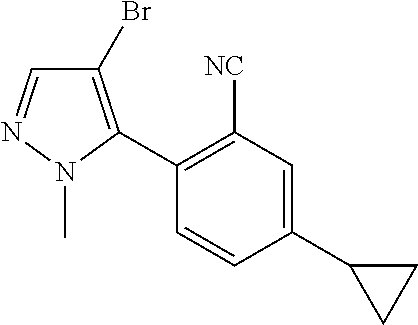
C1(C2=C(Br)C=NN2C)=C([NC])C=C(C2CC2)C=C1
